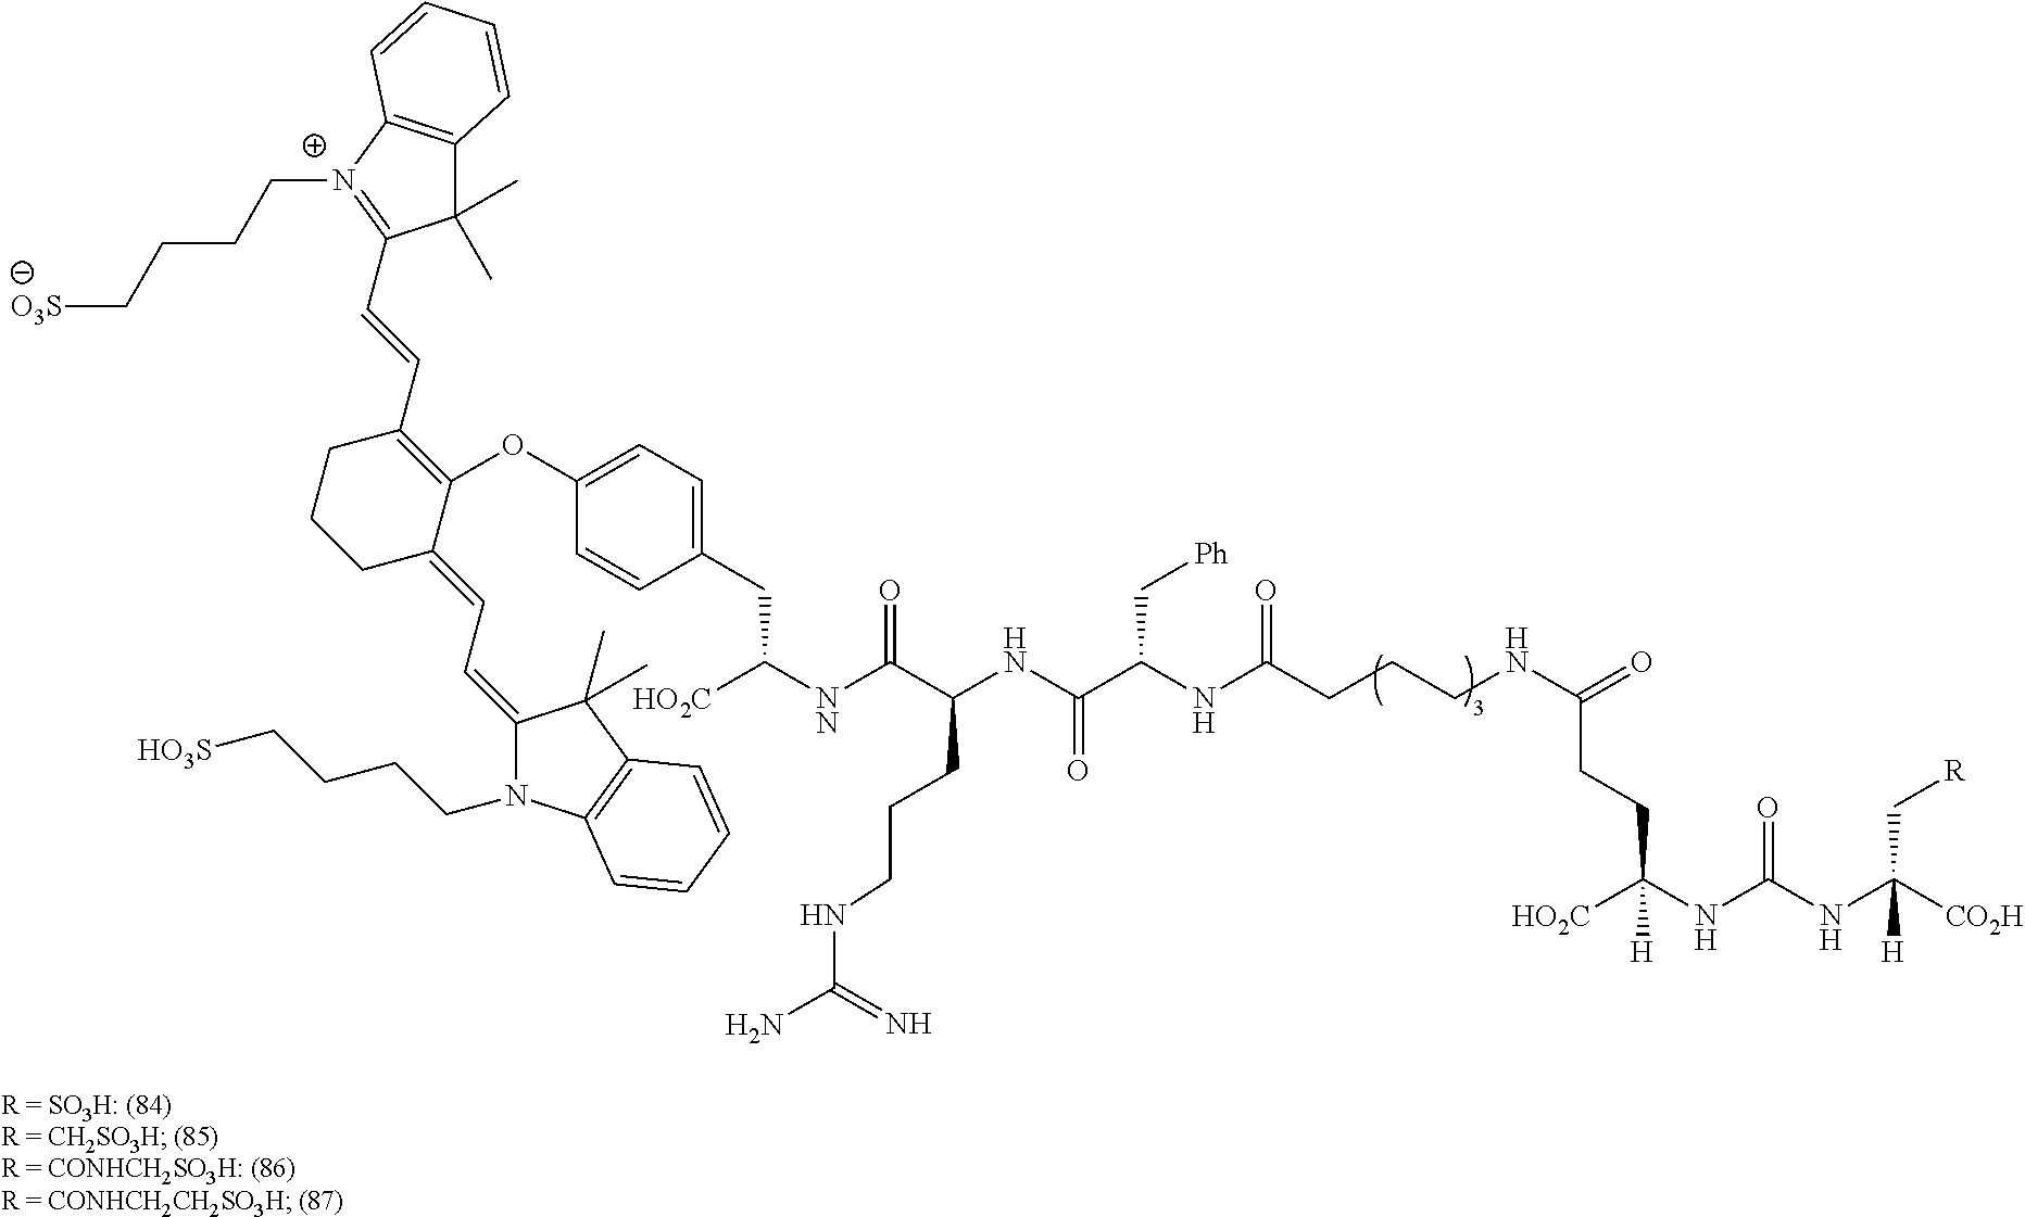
N(C(NC([HO2C])([H])CCC(NCCCC(NC(C[Ph])C(=O)NC(CCCNC(N)=N)C([NN]C([HO2C])CC1=CC=C(OC2=C(C=CC3=[N+](CCCC[O3S])C4=C(C3(C)C)C=CC=C4)CCCC2=CC=C2N(CCCC[HO3S])C3=C(C=CC=C3)C2(C)C)C=C1)=O)=O)=O)=O)C([CO2H])(C[R])[H]
